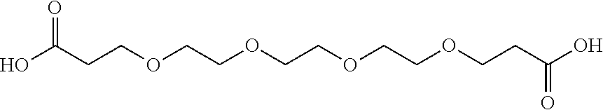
OC(CCOCCOCCOCCOCCC(O)=O)=O
